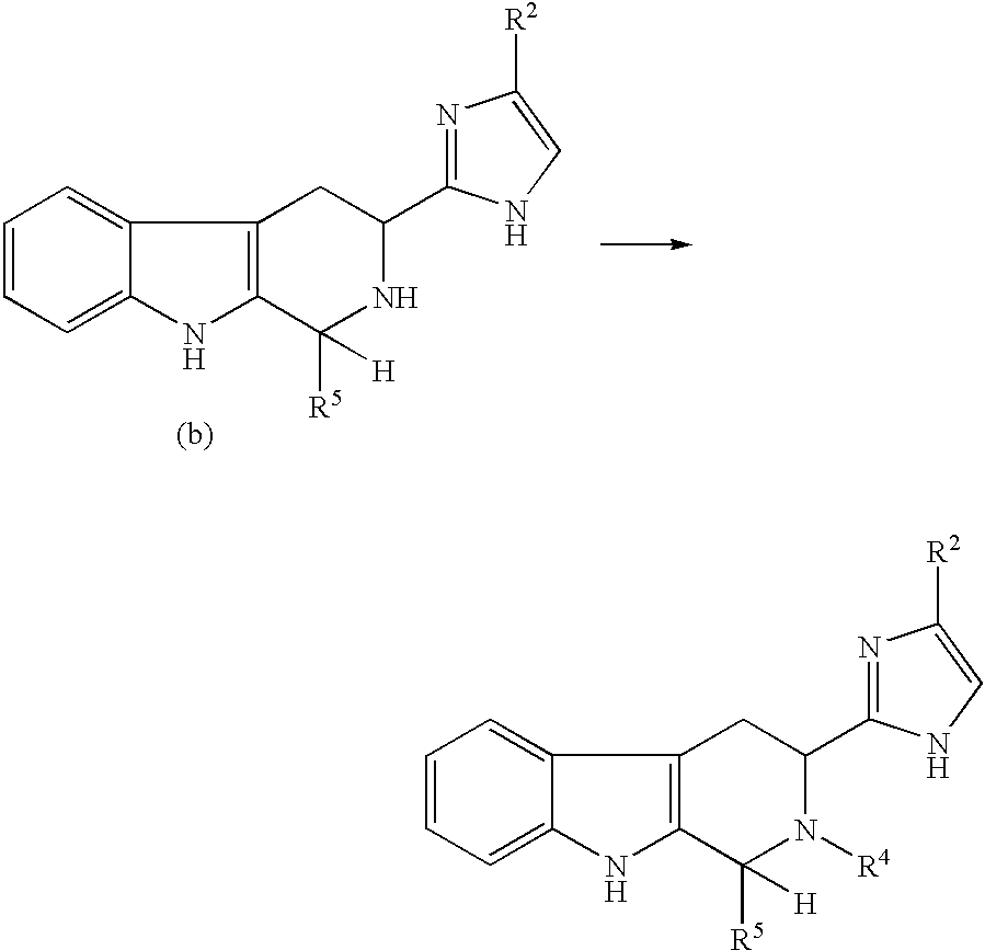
C12=C(C3=CC=CC=C3N1)CC(C1=NC([R2])=CN1)NC2([R5])[H].C12=C(C3=CC=CC=C3N1)CC(C1=NC([R2])=CN1)N([R4])C2([R5])[H]
